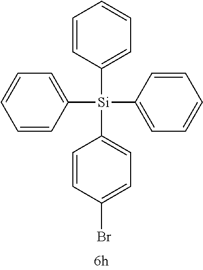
C1=CC([Si](C2=CC=C(Br)C=C2)(C2=CC=CC=C2)C2=CC=CC=C2)=CC=C1
